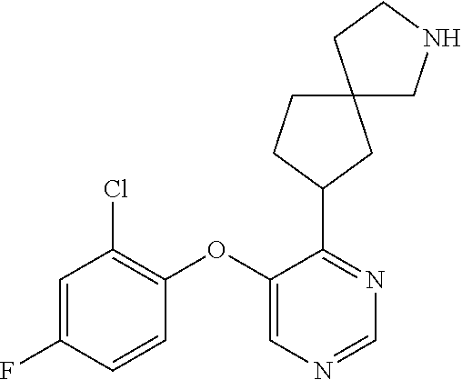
C1=C(F)C=CC(OC2=CN=CN=C2C2CC3(CC2)CNCC3)=C1Cl
